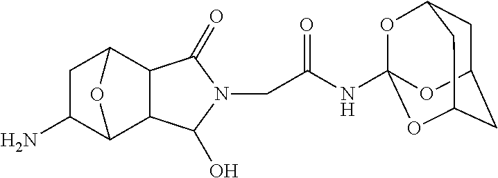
C1(O)N(CC(NC23OC4CC(CC(O2)C4)O3)=O)C(=O)C2C3CC(N)C(C12)O3
